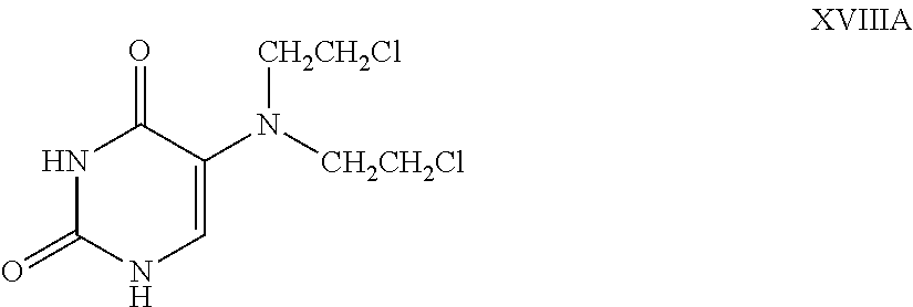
N1C(=O)NC=C(N([CH2CH2Cl])[CH2CH2Cl])C1=O
